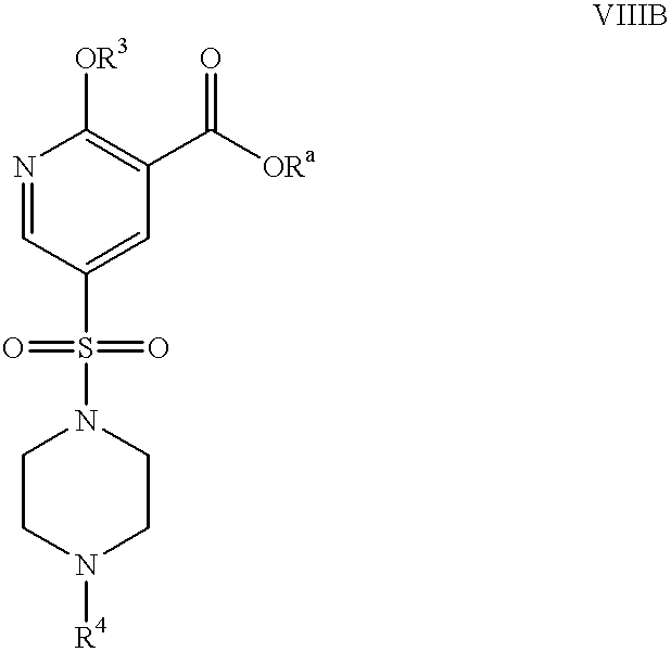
N1=CC(S(=O)(=O)N2CCN([R4])CC2)=CC(C([ORa])=O)=C1[OR3]
